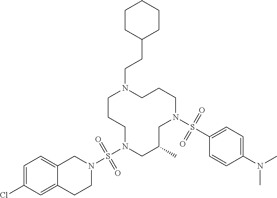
C1CCN(S(N2CC3=CC=C(Cl)C=C3CC2)(=O)=O)CC(C)CN(S(C2=CC=C(N(C)C)C=C2)(=O)=O)CCCN1CCC1CCCCC1
